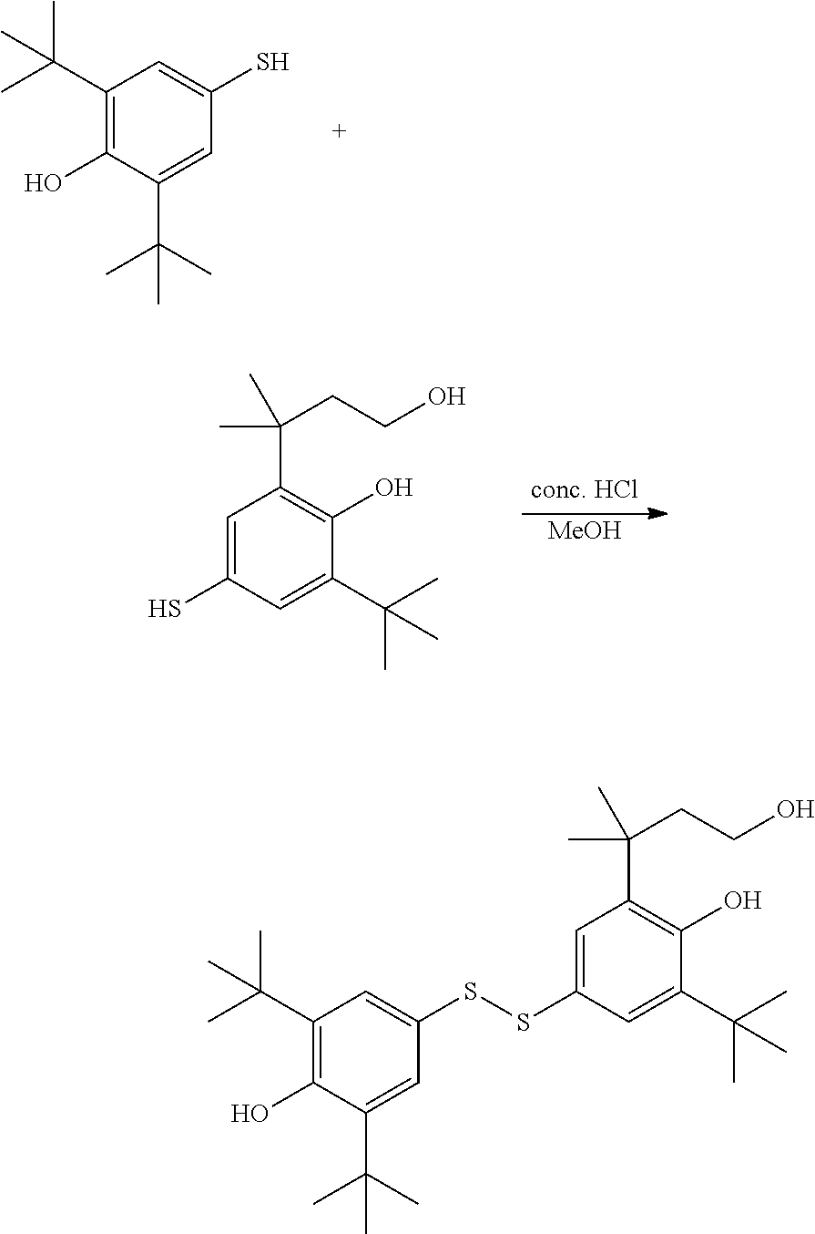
C1(C(C)(C)C)=C(O)C(C(C)(C)C)=CC(S)=C1.C1=C(S)C=C(C(C)(C)C)C(O)=C1C(C)(CCO)C.[MeOH].C1(C(C)(C)C)=C(O)C(C(C)(C)C)=CC(SSC2=CC(C(C)(CCO)C)=C(O)C(C(C)(C)C)=C2)=C1
